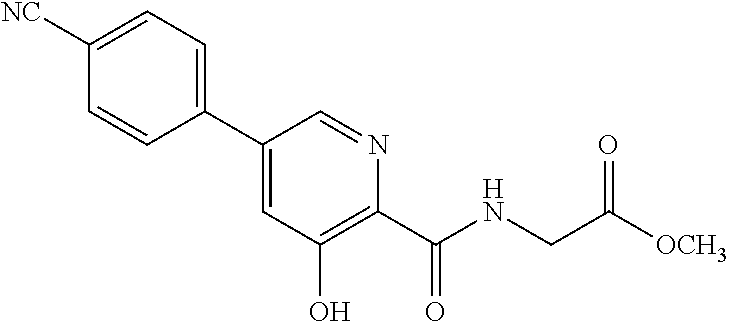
C1([NC])=CC=C(C2=CC(O)=C(C(=O)NCC([OCH3])=O)N=C2)C=C1
